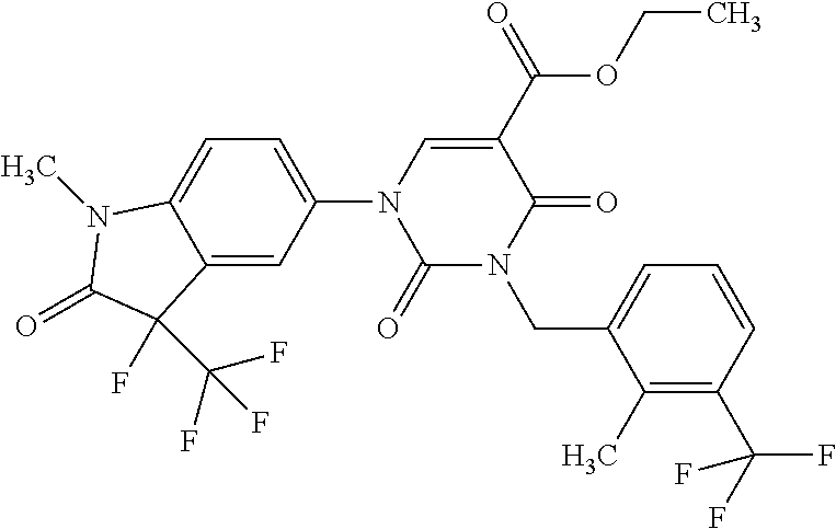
C1(C)=C(C(F)(F)F)C=CC=C1CN1C(=O)C(C(=O)OCC)=CN(C2=CC=C3C(=C2)C(F)(C(F)(F)F)C(=O)N3C)C1=O
